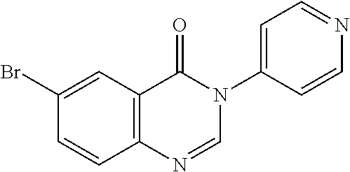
C12=C(C=C(Br)C=C1)C(=O)N(C1=CC=NC=C1)C=N2
